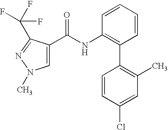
C1(C2=C(C)C=C(Cl)C=C2)=C(NC(=O)C2=CN(C)N=C2C(F)(F)F)C=CC=C1
